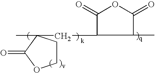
CC1(CC2C(=O)OC(=O)C2C)CCOC1=O
